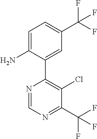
C1=C(N)C(C2=C(Cl)C(C(F)(F)F)=NC=N2)=CC(C(F)(F)F)=C1
